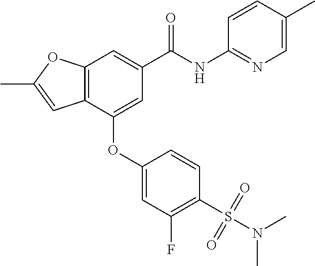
C12=C(C(OC3=CC(F)=C(S(N(C)C)(=O)=O)C=C3)=CC(C(NC3=NC=C(C)C=C3)=O)=C1)C=C(C)O2
